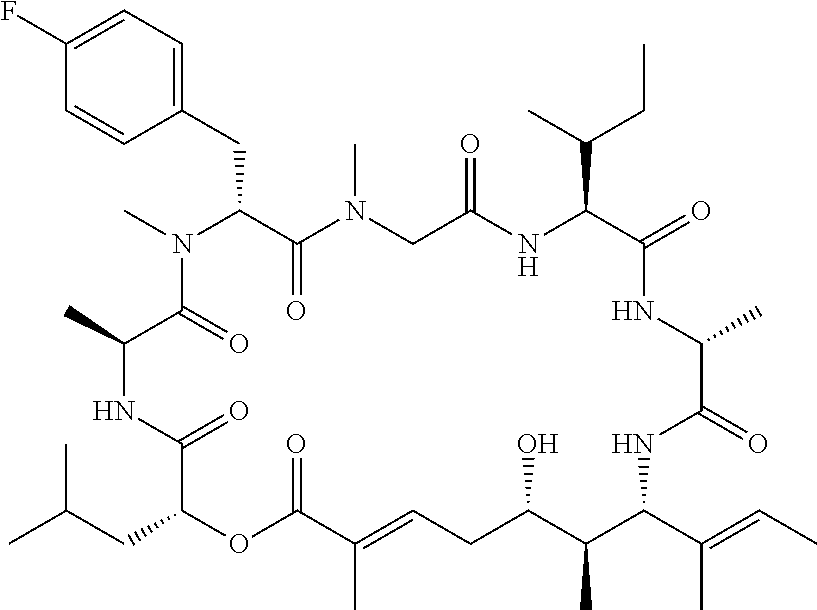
C1(F)=CC=C(CC2C(=O)N(C)CC(=O)NC(C(C)CC)C(=O)NC(C)C(=O)NC(C(C)=CC)C(C)C(O)CC=C(C)C(=O)OC(CC(C)C)C(=O)NC(C)C(=O)N2C)C=C1
